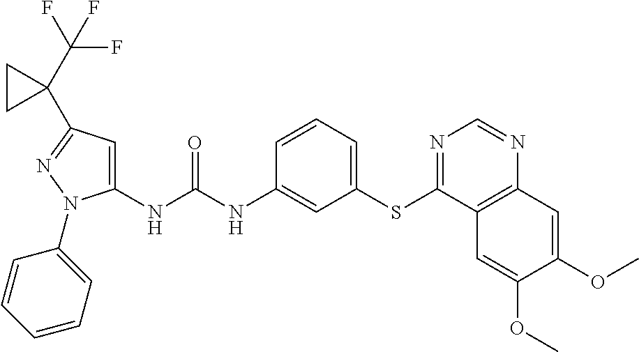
C1(NC(NC2=CC(SC3=NC=NC4=C3C=C(OC)C(OC)=C4)=CC=C2)=O)=CC(C2(C(F)(F)F)CC2)=NN1C1=CC=CC=C1
